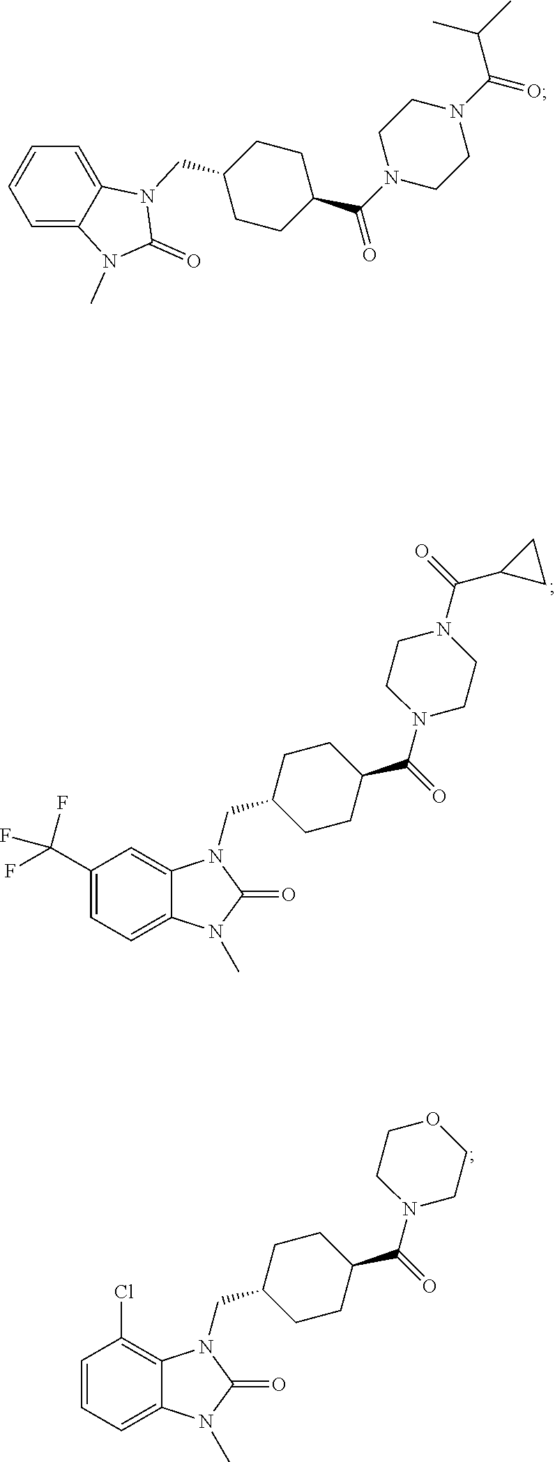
C1(C(F)(F)F)=CC=C2C(=C1)N(CC1CCC(C(=O)N3CCN(C(=O)C4CC4)CC3)CC1)C(=O)N2C.C1=CC=C2C(=C1Cl)N(CC1CCC(C(=O)N3CCOCC3)CC1)C(=O)N2C.C1(CN2C(=O)N(C)C3=CC=CC=C23)CCC(C(N2CCN(C(=O)C(C)C)CC2)=O)CC1
